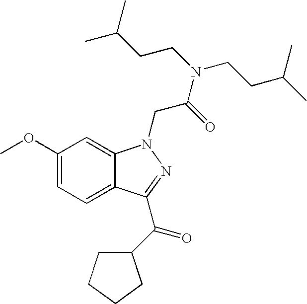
C1(OC)=CC=C2C(=C1)N(CC(N(CCC(C)C)CCC(C)C)=O)N=C2C(=O)C1CCCC1
